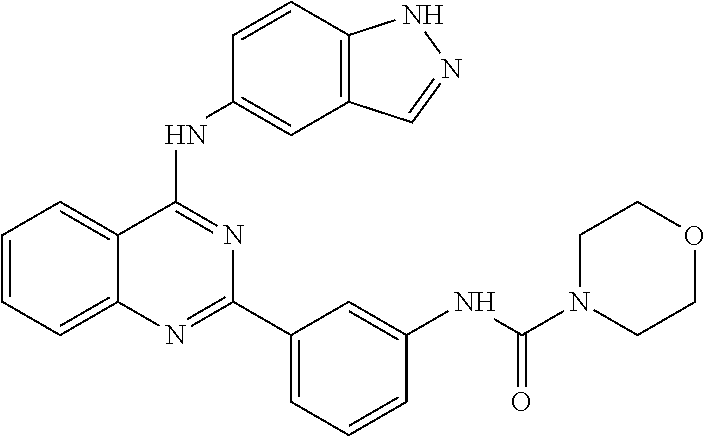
C1=CC=C2C(=C1)C(NC1=CC3=C(C=C1)NN=C3)=NC(C1=CC=CC(NC(N3CCOCC3)=O)=C1)=N2
